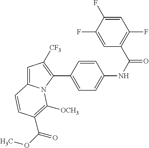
C1(C2=CC=C(NC(=O)C3=C(F)C=C(F)C(F)=C3)C=C2)=C([CF3])C=C2N1C([OCH3])=C(C(OC)=O)C=C2
